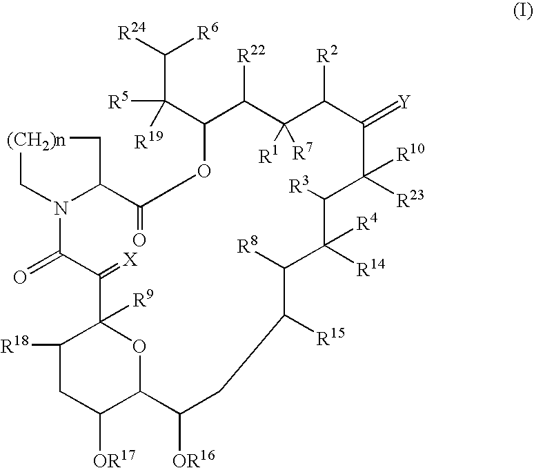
C(C(C1C([R22])C([R1])([R7])C([R2])C(=[Y])C([R23])([R10])C([R3])C([R4])([R14])C([R8])C([R15])CC([OR16])C2C([OR17])CC([R18])C([R9])(C(=[X])C(=O)N3C[(CH2)n]CC3C(=O)O1)O2)([R5])[R19])([R6])[R24]
